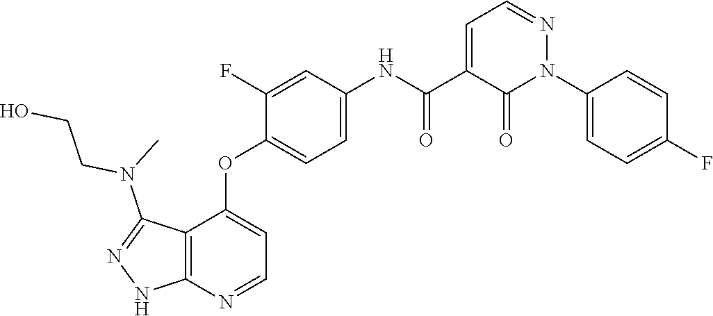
N(C)(CCO)C1=NNC2=C1C(OC1=CC=C(NC(C3=CC=NN(C4=CC=C(F)C=C4)C3=O)=O)C=C1F)=CC=N2
